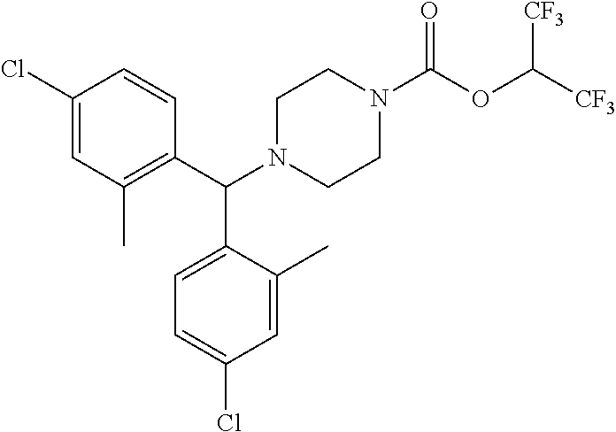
C1(C(N2CCN(C(OC([CF3])[CF3])=O)CC2)C2=CC=C(Cl)C=C2C)=C(C)C=C(Cl)C=C1
